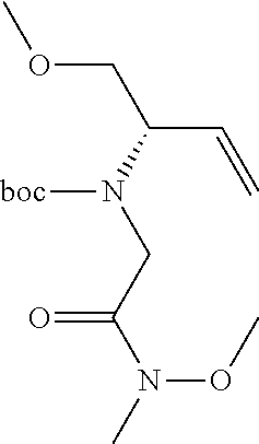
C(N(CC(N(C)OC)=O)[boc])(COC)C=C
